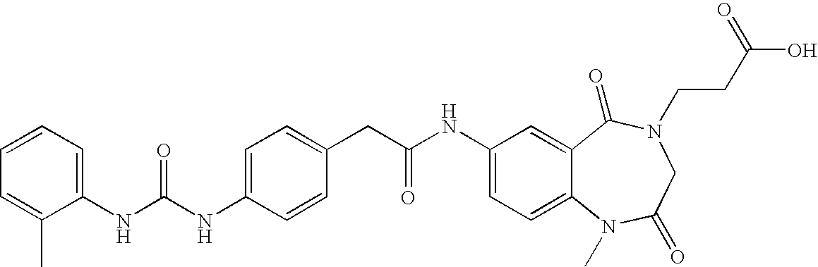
C1(NC(NC2=CC=C(CC(NC3=CC=C4C(=C3)C(=O)N(CCC(O)=O)CC(=O)N4C)=O)C=C2)=O)=CC=CC=C1C
